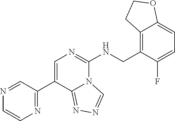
N1=CC(C2=CN=C(NCC3=C4C(=CC=C3F)OCC4)N3C2=NN=C3)=NC=C1
